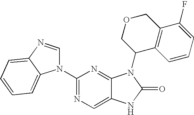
C1(N2C3=CC=CC=C3N=C2)=NC=C2C(=N1)N(C1COCC3=C1C=CC=C3F)C(=O)N2
